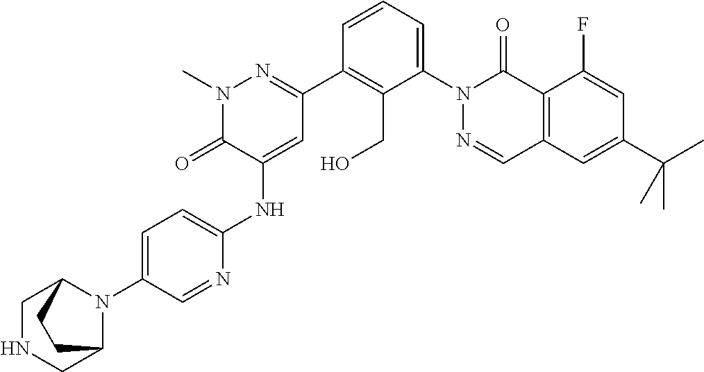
CN1N=C(C2=C(CO)C(N3C(=O)C4=C(C=N3)C=C(C(C)(C)C)C=C4F)=CC=C2)C=C(NC2=CC=C(N3C4CNCC3CC4)C=N2)C1=O
